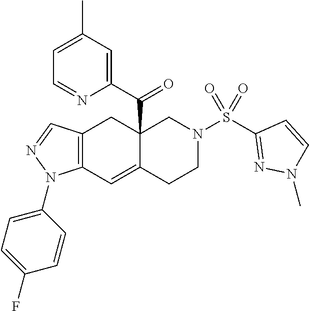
C12=C(C=C3C(C(C4=CC(C)=CC=N4)=O)(C1)CN(S(C1=NN(C)C=C1)(=O)=O)CC3)N(C1=CC=C(F)C=C1)N=C2
